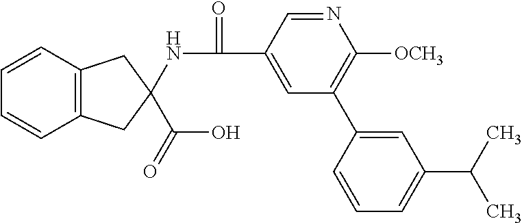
C1=CC2=C(C=C1)CC(C(O)=O)(NC(=O)C1=CC(C3=CC(C(C)C)=CC=C3)=C([OCH3])N=C1)C2
